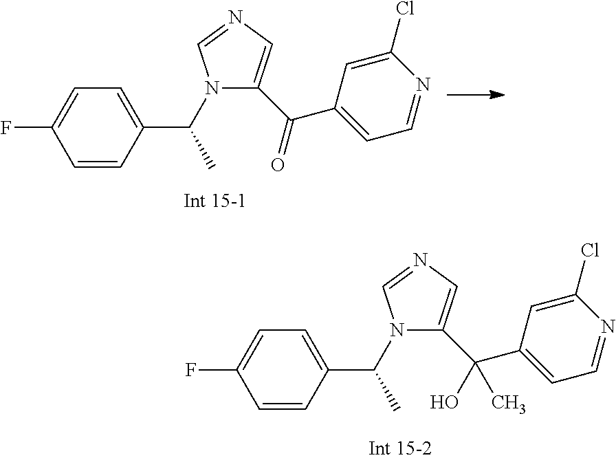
C1=CC(C(C)N2C=NC=C2C(O)(C)C2=CC=NC(Cl)=C2)=CC=C1F.C1=CC(C(C)N2C(C(=O)C3=CC=NC(Cl)=C3)=CN=C2)=CC=C1F
